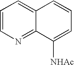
C1=CN=C2C(=C1)C=CC=C2[NHAc]
